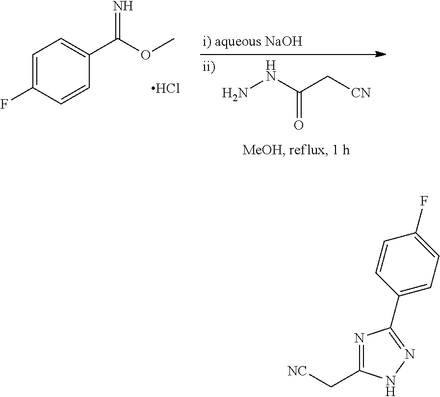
C1=C(F)C=CC(C(OC)=N)=C1.Cl.NNC(C[CN])=O.C([NC])C1=NC(C2=CC=C(F)C=C2)=NN1
